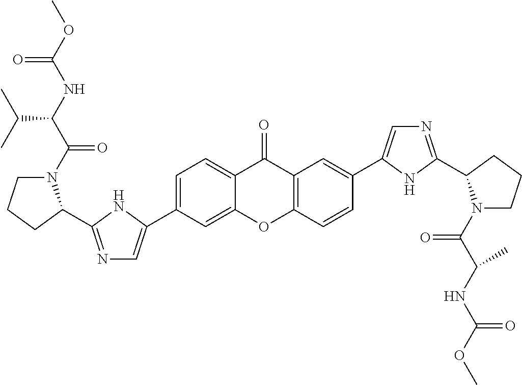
C1=C(C2=CN=C(C3N(C(C(NC(OC)=O)C(C)C)=O)CCC3)N2)C=C2C(=C1)C(=O)C1=C(O2)C=CC(C2=CN=C(C3N(C(C(NC(OC)=O)C)=O)CCC3)N2)=C1
